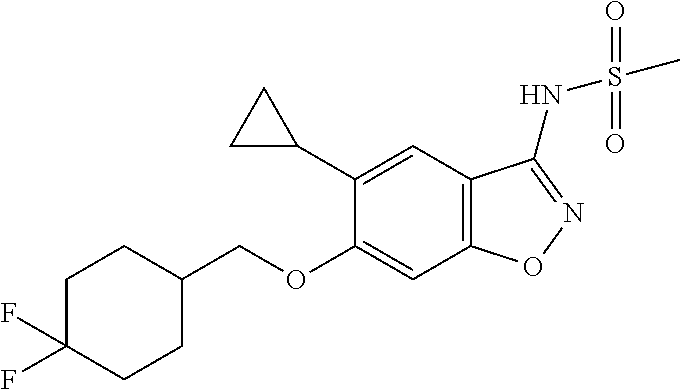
C1C(COC2=CC3=C(C=C2C2CC2)C(NS(C)(=O)=O)=NO3)CCC(F)(F)C1
